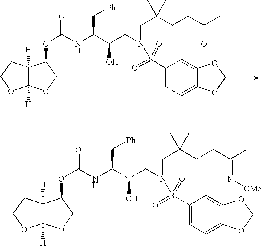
C12([H])C([H])(OCC1OC(=O)NC(C(CN(CC(CCC(C)=O)(C)C)S(=O)(=O)C1=CC=C3C(=C1)OCO3)O)C[Ph])OCC2.C12([H])C([H])(OCC1OC(=O)NC(C(CN(CC(CCC(C)=N[OMe])(C)C)S(=O)(=O)C1=CC=C3C(=C1)OCO3)O)C[Ph])OCC2
